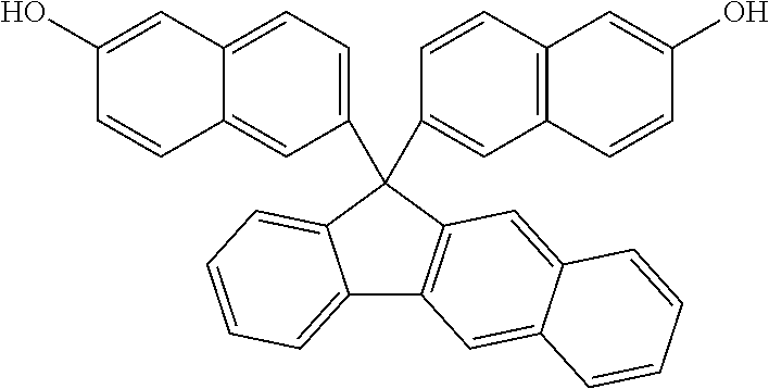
C12=CC=C(C3(C4=CC5=C(C=C4)C=C(O)C=C5)C4=CC=CC=C4C4=C3C=C3C(=C4)C=CC=C3)C=C1C=CC(O)=C2
